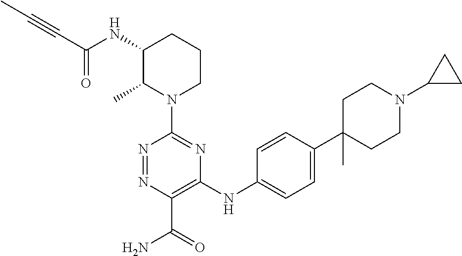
N1(C2=NC(NC3=CC=C(C4(C)CCN(C5CC5)CC4)C=C3)=C(C(=O)N)N=N2)CCCC(NC(C#CC)=O)C1C
